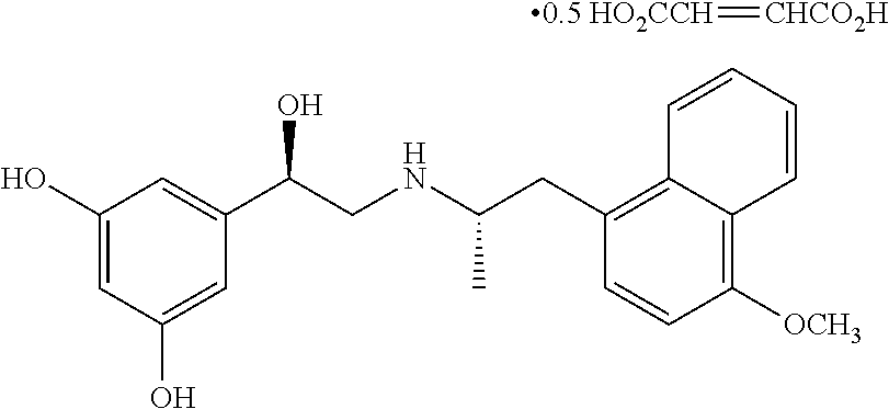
C1(O)=CC(O)=CC(C(CNC(CC2=C3C(=C([OCH3])C=C2)C=CC=C3)C)O)=C1.[0.5 HO2CCH]=[CHCO2H]
